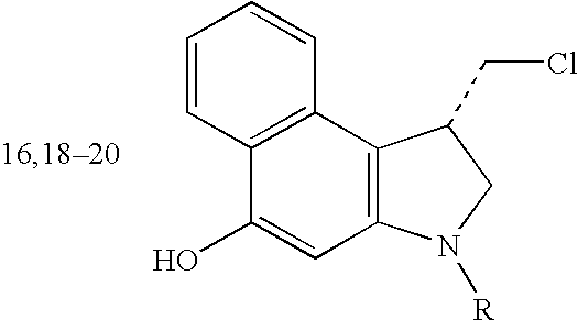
C1=CC2=C(C=C1)C1=C(C=C2O)N([R])CC1CCl
